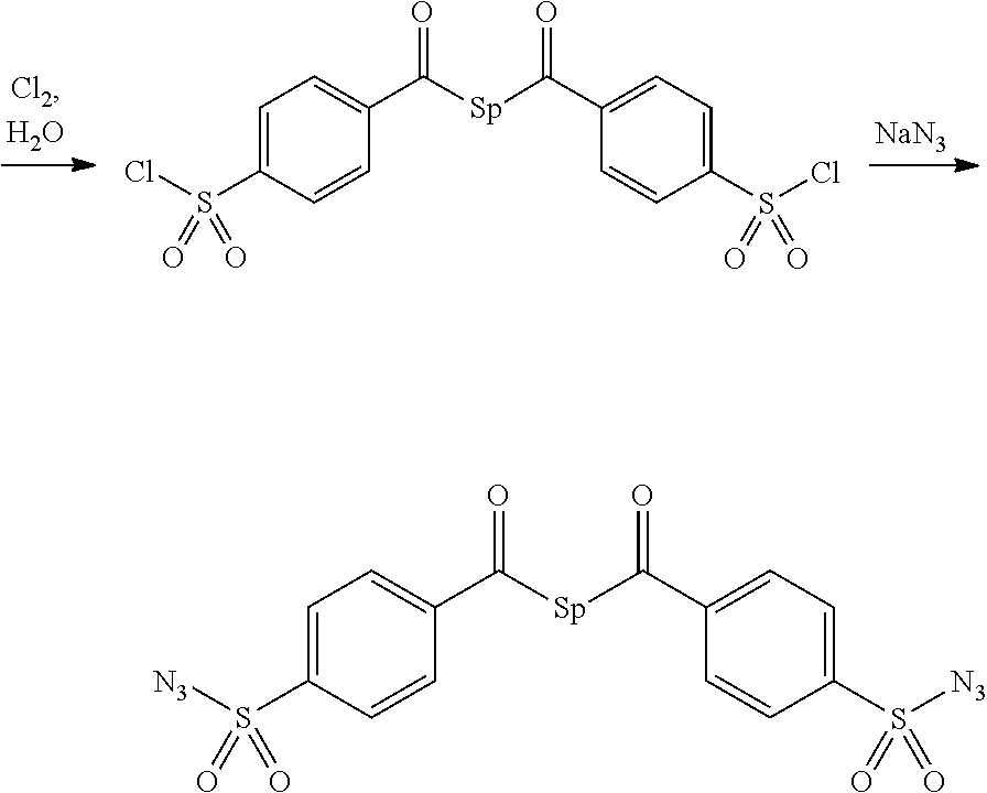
C1=C(S(Cl)(=O)=O)C=CC(C([Sp]C(C2=CC=C(S(Cl)(=O)=O)C=C2)=O)=O)=C1.[NaN3].C1=C(S([N3])(=O)=O)C=CC(C([Sp]C(C2=CC=C(S([N3])(=O)=O)C=C2)=O)=O)=C1
